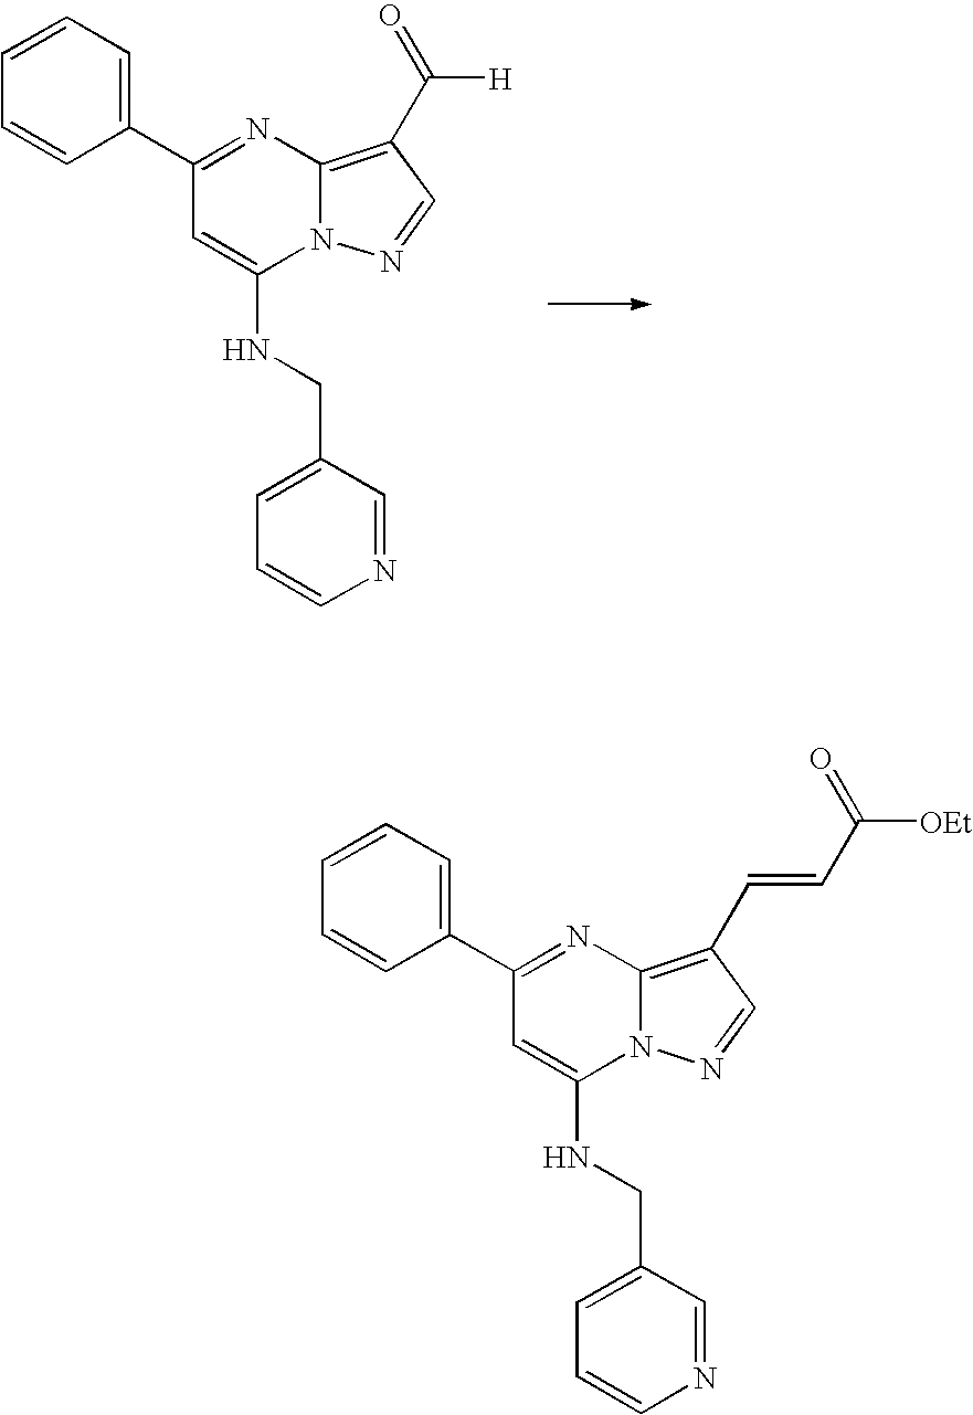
C1(C2=CC=CC=C2)=NC2=C(C(=O)[H])C=NN2C(NCC2=CC=CN=C2)=C1.C1(C2=CC=CC=C2)=NC2=C(C=CC([OEt])=O)C=NN2C(NCC2=CC=CN=C2)=C1
